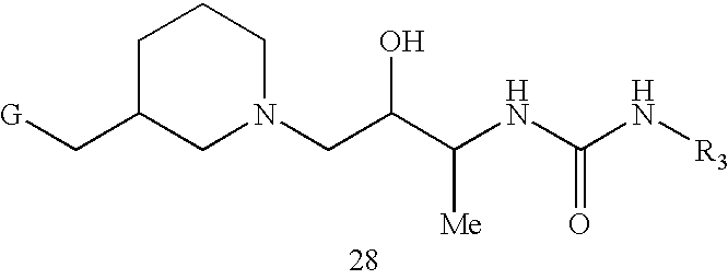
C1C(C[G])CN(CC(C(NC(N[R3])=O)[Me])O)CC1
